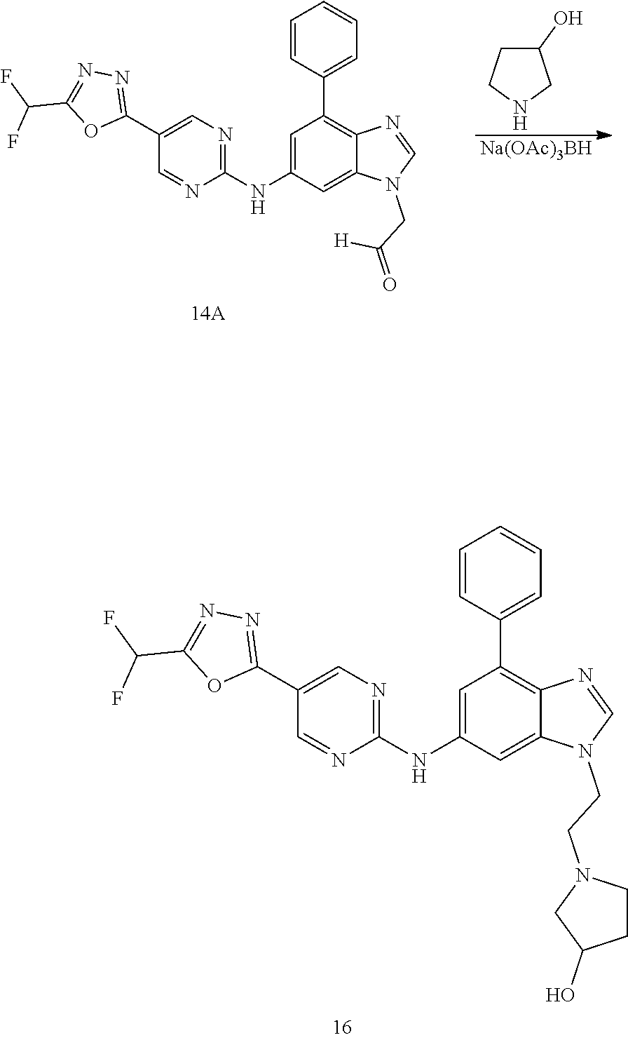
C1=C(NC2=NC=C(C3=NN=C(C(F)F)O3)C=N2)C=C2C(=C1C1=CC=CC=C1)N=CN2CCN1CC(O)CC1.C1=C(NC2=NC=C(C3=NN=C(C(F)F)O3)C=N2)C=C2C(=C1C1=CC=CC=C1)N=CN2CC(=O)[H].[Na(OAc)3BH].C1(O)CCNC1
